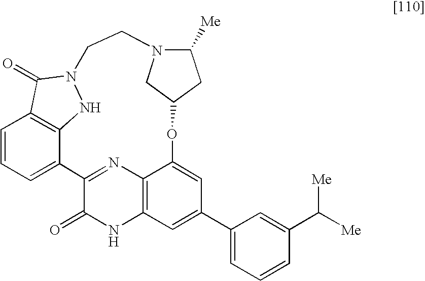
C1=CC=C2C3=C1C(=O)N(N3)CCN1C([Me])CC(OC3=CC(C4=CC=CC(C([Me])[Me])=C4)=CC4=C3N=C2C(=O)N4)C1
